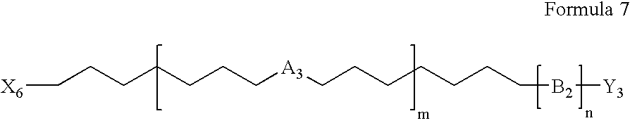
C(CCCCCC[A3]CCCCCCC[B2][Y3])[X6]
